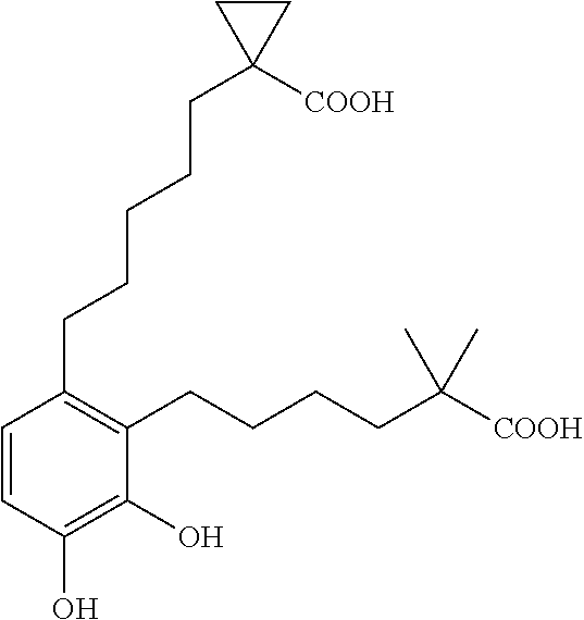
C1=CC(CCCCCC2([COOH])CC2)=C(CCCCC(C)(C)[COOH])C(O)=C1O
